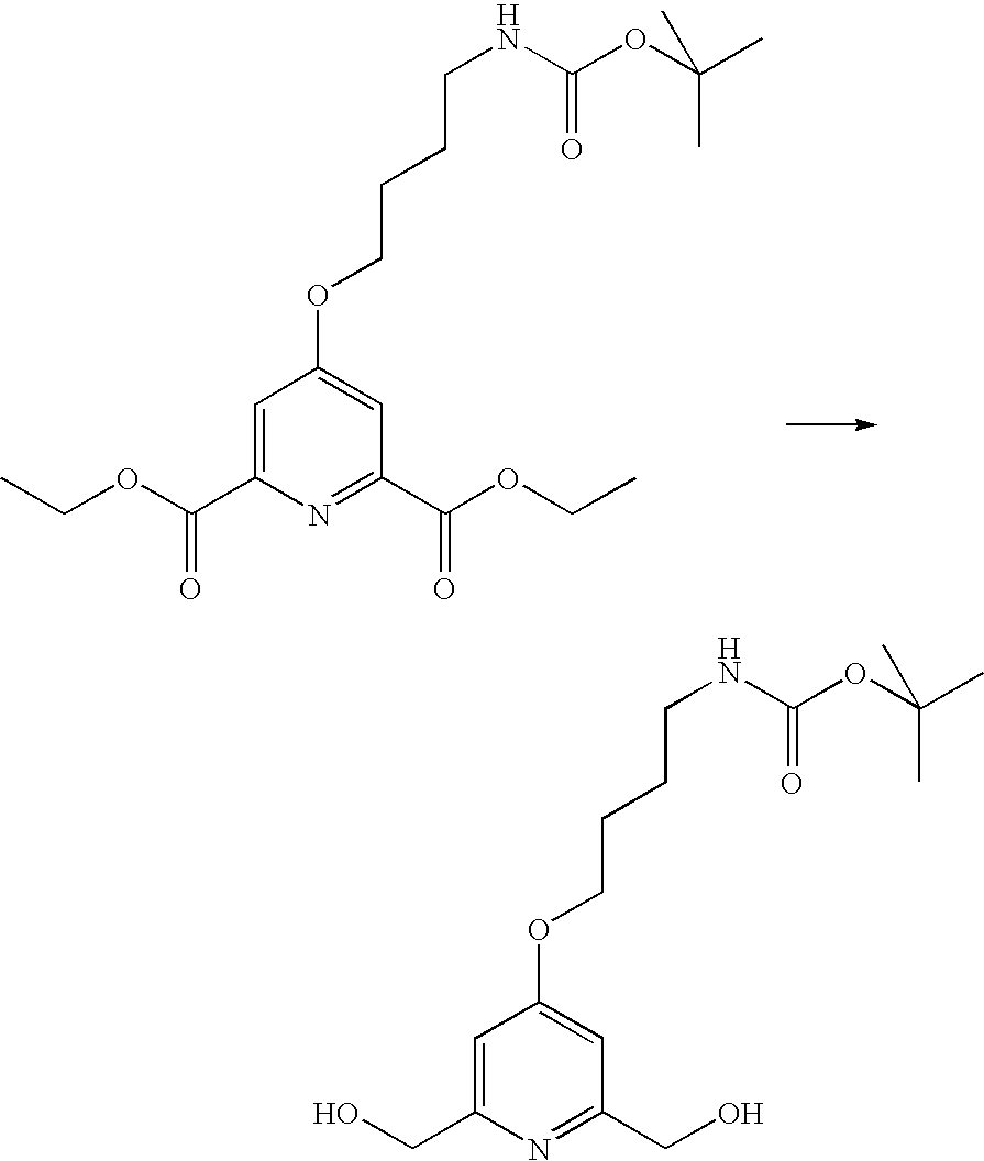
C1=C(C(OCC)=O)N=C(C(OCC)=O)C=C1OCCCCNC(OC(C)(C)C)=O.C1=C(CO)N=C(CO)C=C1OCCCCNC(OC(C)(C)C)=O
